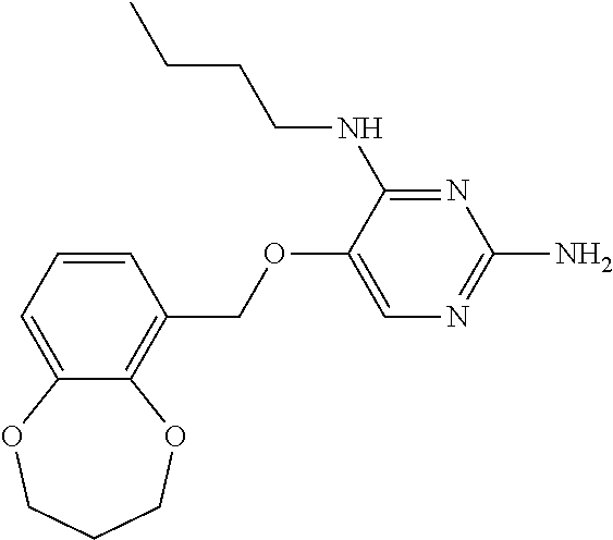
N1=C(NCCCC)C(OCC2=C3C(=CC=C2)OCCCO3)=CN=C1N
